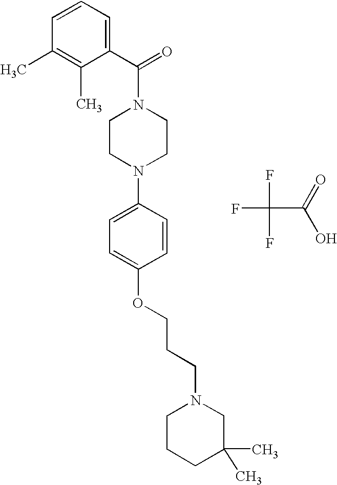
C1CN(C2=CC=C(OCCCN3CCCC(C)(C)C3)C=C2)CCN1C(=O)C1=CC=CC(C)=C1C.FC(F)(C(O)=O)F
